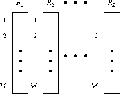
C1C2C(C1)C1C2C2C1CC2.[M].[RL].C1C2C(C1)C1C2C2C1CC2.[M].[R1].C1C2C(C1)C1C2C2C1CC2.[M].[R2]
